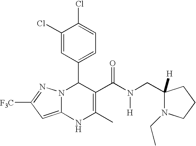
C1(Cl)=CC(C2N3C(=CC([F3C])=N3)NC(C)=C2C(N([H])CC2([H])N(CC)CCC2)=O)=CC=C1Cl
